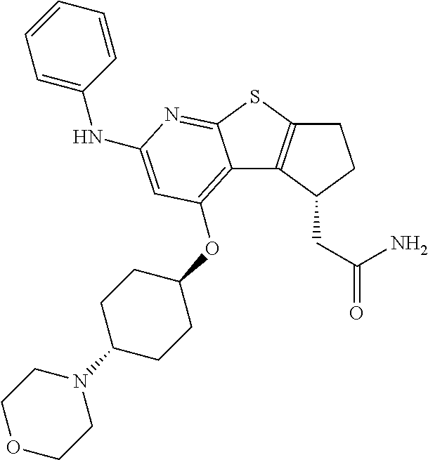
C1C2=C(C(CC(N)=O)C1)C1=C(OC3CCC(N4CCOCC4)CC3)C=C(NC3=CC=CC=C3)N=C1S2
